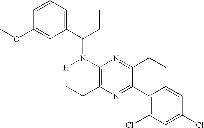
C1=CC2=C(C=C1OC)C(N(C1=C(CC)N=C(C3=C(Cl)C=C(Cl)C=C3)C(CC)=N1)[H])CC2
